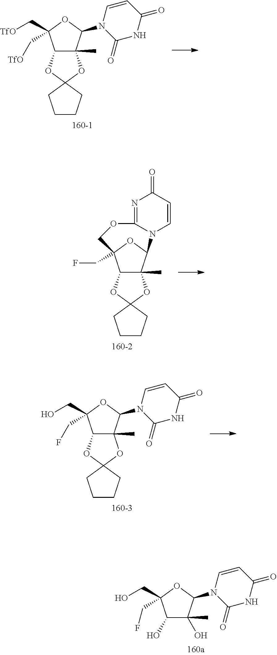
C1CCC2(C1)OC1(C)C(O2)C(C[TfO])(C[TfO])OC1N1C(=O)NC(=O)C=C1.C1CCC2(C1)OC1(C)C(O2)C2(CF)OC1N1C(=NC(=O)C=C1)OC2.C1CCC2(C1)OC1(C)C(O2)C(CO)(CF)OC1N1C(=O)NC(=O)C=C1.C1(C)(O)C(O)C(CO)(CF)OC1N1C(=O)NC(=O)C=C1
